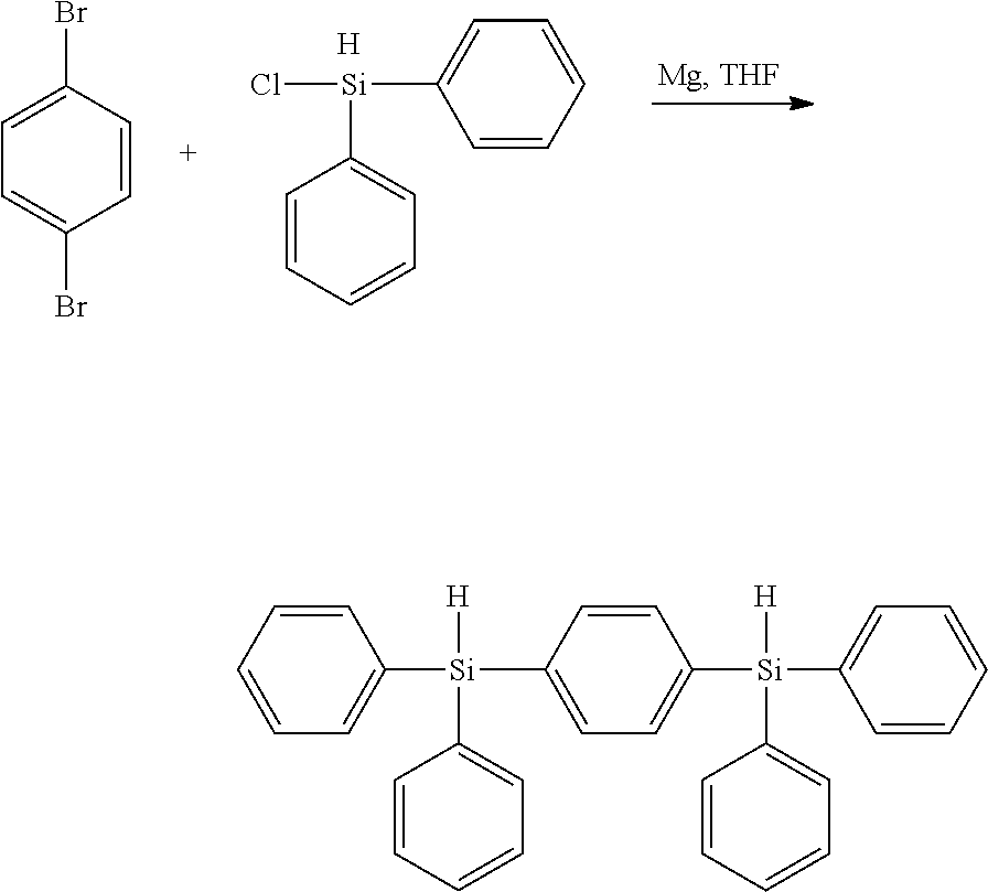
C1=C([Si](Cl)C2=CC=CC=C2)C=CC=C1.[H].C1(Br)=CC=C(Br)C=C1.C1=CC=CC=C1[Si](C1=CC=CC=C1)([H])C1=CC=C([Si]([H])(C2=CC=CC=C2)C2=CC=CC=C2)C=C1
